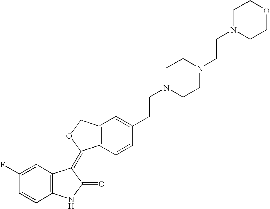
C12=C(C=CC(CCN3CCN(CCN4CCOCC4)CC3)=C1)C(=C1C3=C(NC1=O)C=CC(F)=C3)OC2
